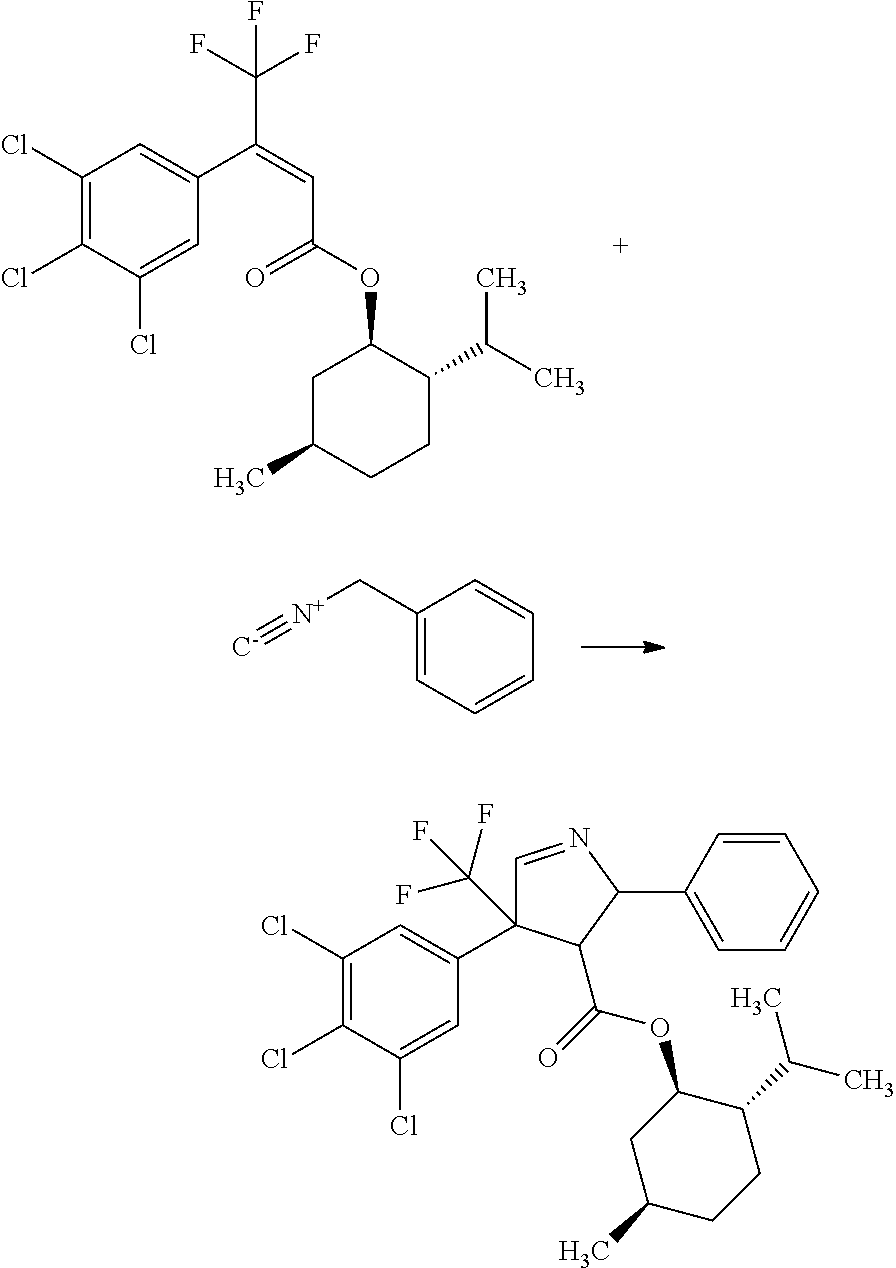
C1(Cl)=C(Cl)C(Cl)=CC(C(=CC(=O)OC2CC(C)CCC2C(C)C)C(F)(F)F)=C1.[N+](#[C-])CC1=CC=CC=C1.C1(Cl)=C(Cl)C(Cl)=CC(C2(C(F)(F)F)C=NC(C3=CC=CC=C3)C2C(=O)OC2CC(C)CCC2C(C)C)=C1
